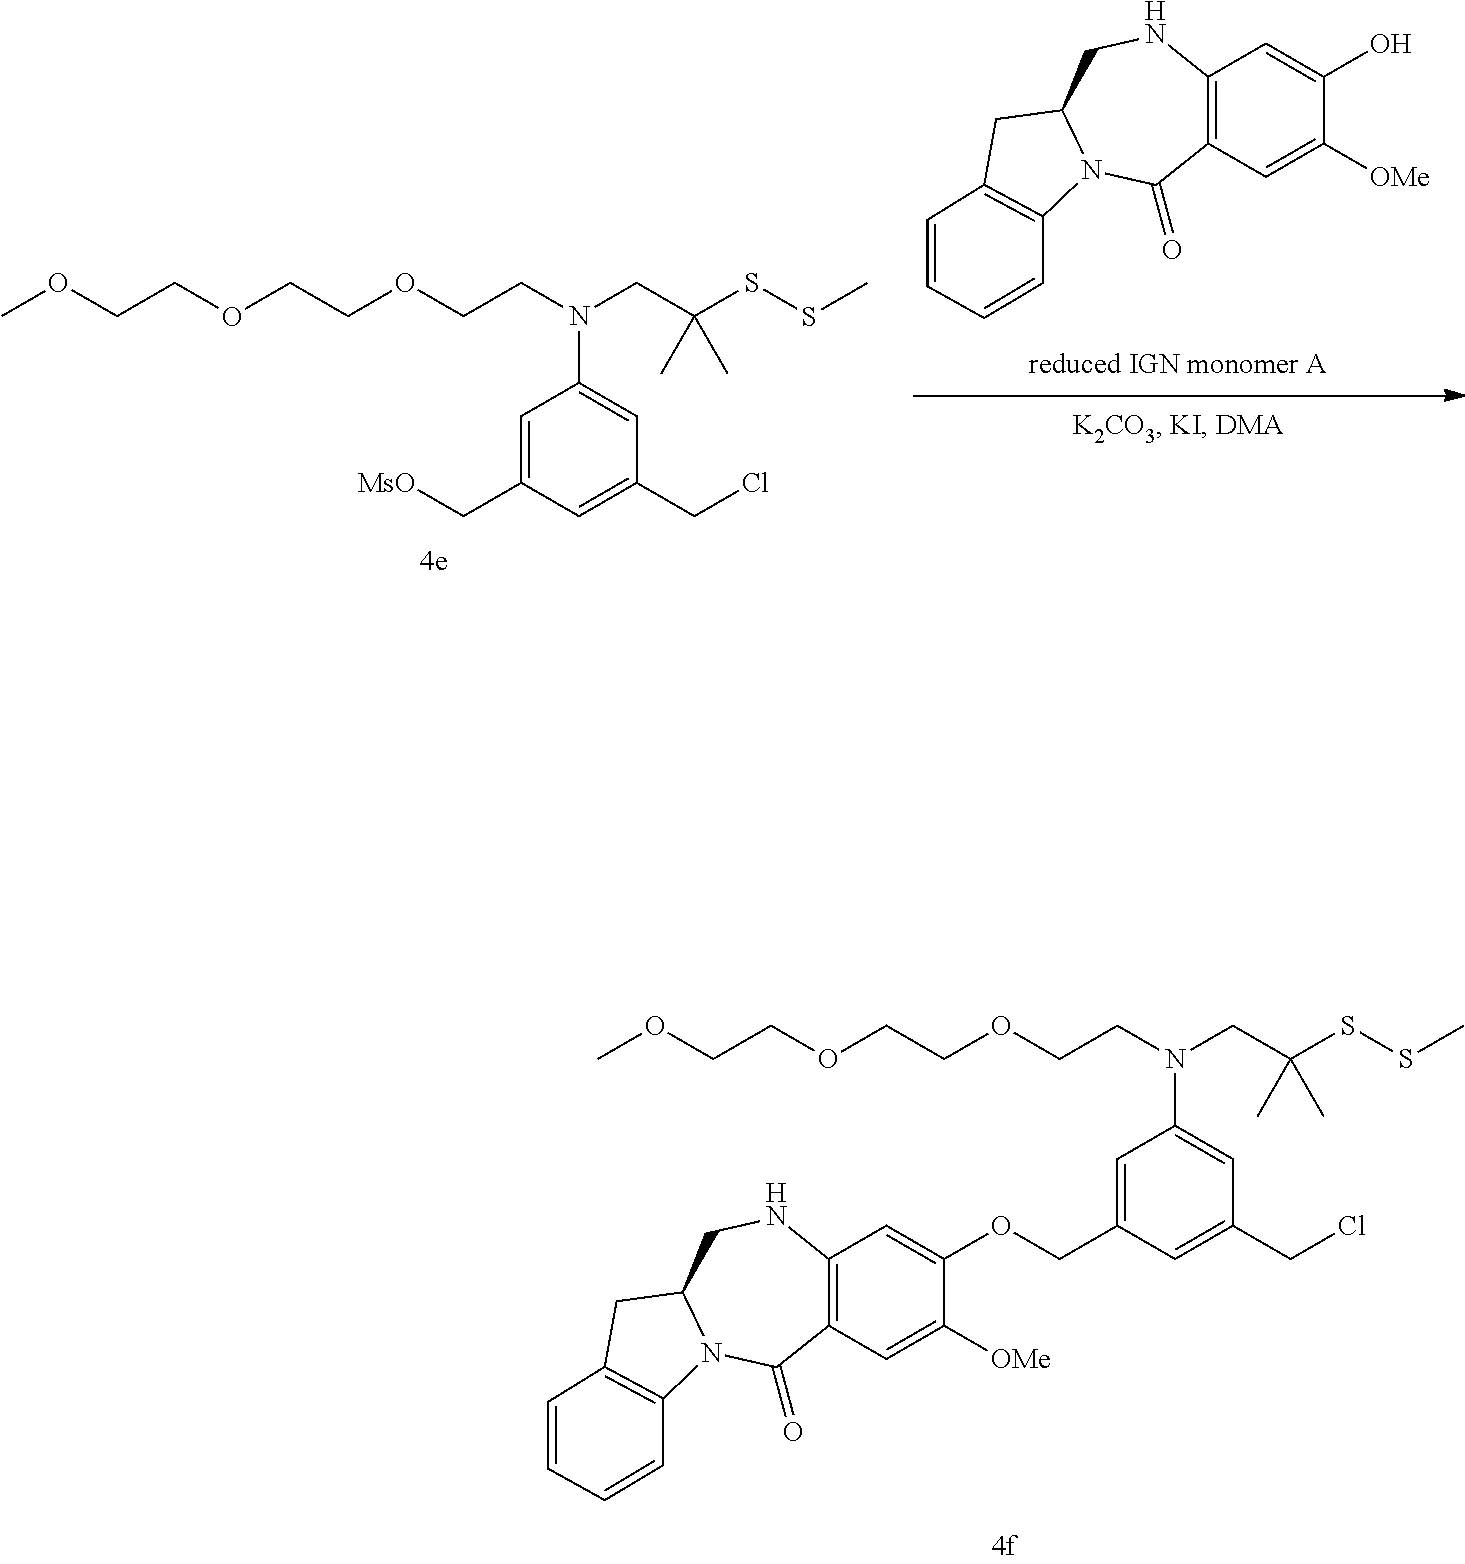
C12=C(C=C([OMe])C(OCC3=CC(N(CC(SSC)(C)C)CCOCCOCCOC)=CC(CCl)=C3)=C1)C(=O)N1C(CN2)CC2=C1C=CC=C2.C12=C(C=C([OMe])C(O)=C1)C(=O)N1C(CN2)CC2=C1C=CC=C2.C1=C(C[MsO])C=C(CCl)C=C1N(CC(SSC)(C)C)CCOCCOCCOC
